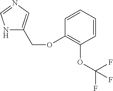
N1C(COC2=C(OC(F)(F)F)C=CC=C2)=CN=C1
